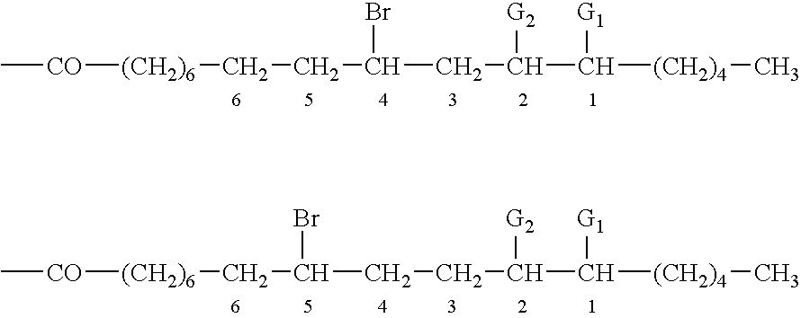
C[CO][(CH2)6]CCC(CC(C([(CH2)4]C)[G1])[G2])Br.C[CO][(CH2)6]CC(CCC(C([(CH2)4]C)[G1])[G2])Br
